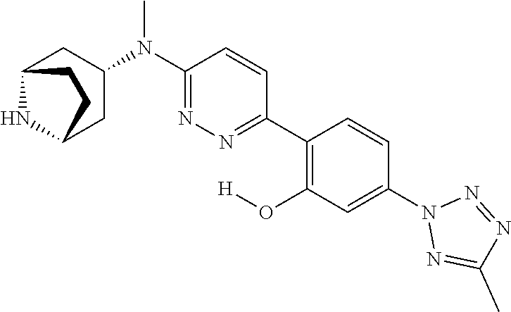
N1(C2=CC(O[H])=C(C3=NN=C(N(C)C4CC5NC(C4)CC5)C=C3)C=C2)N=C(C)N=N1
